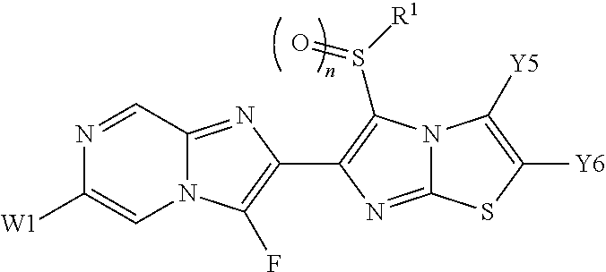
N12C(=NC(C3=C(S([R1])=O)N4C(=N3)SC([Y6])=C4[Y5])=C1F)C=NC([W1])=C2
